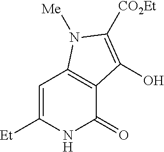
C1=C([Et])NC(=O)C2=C1N([Me])C([CO2Et])=C2O
